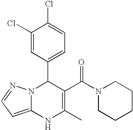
C1(Cl)=CC(C2N3C(=CC=N3)NC(C)=C2C(N2CCCCC2)=O)=CC=C1Cl
